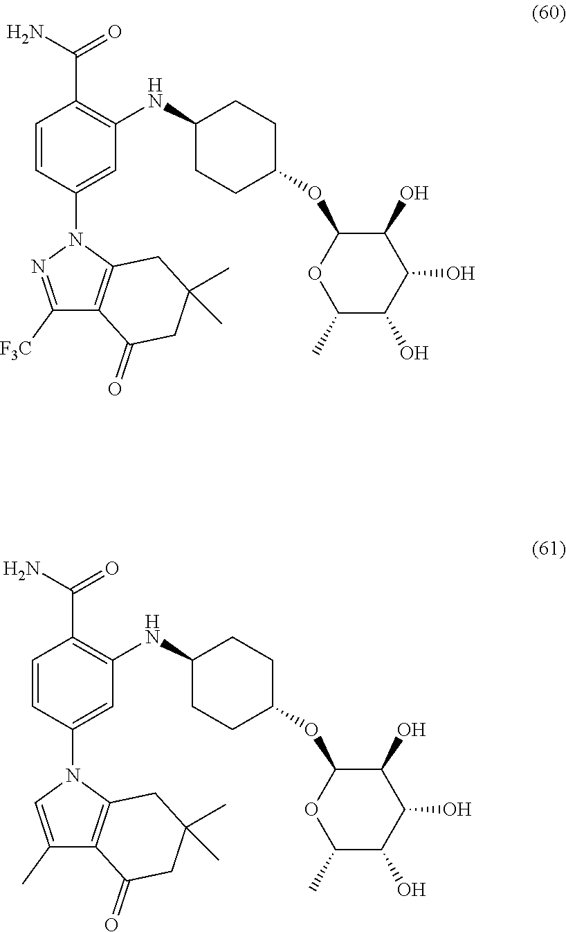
C1(O)C(OC2CCC(NC3=C(C(=O)N)C=CC(N4N=C([F3C])C5=C4CC(C)(C)CC5=O)=C3)CC2)OC(C)C(O)C1O.C1(O)C(OC2CCC(NC3=C(C(=O)N)C=CC(N4C=C(C)C5=C4CC(C)(C)CC5=O)=C3)CC2)OC(C)C(O)C1O
